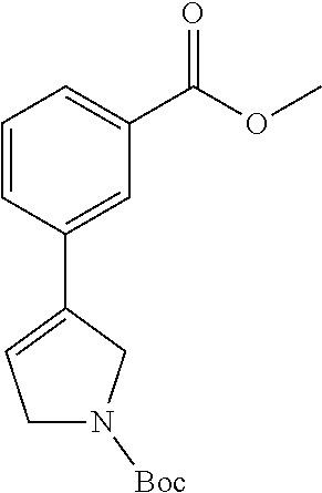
C1=CC(C2=CCN([Boc])C2)=CC(C(=O)OC)=C1
